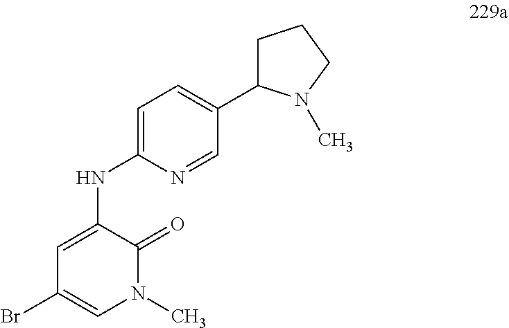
N1=CC(C2CCCN2C)=CC=C1NC1=CC(Br)=CN(C)C1=O
